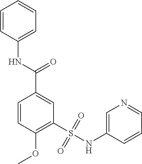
C1=CC(OC)=C(S(=O)(=O)NC2=CN=CC=C2)C=C1C(=O)NC1=CC=CC=C1
